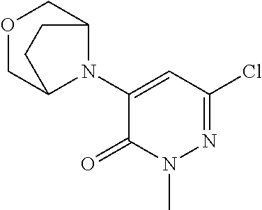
O1CC2N(C3=CC(Cl)=NN(C)C3=O)C(C1)CC2
